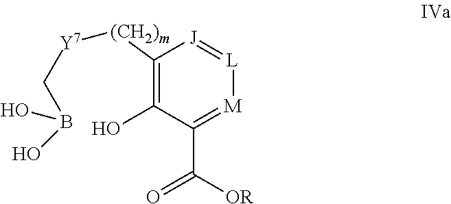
C1([(CH2)m][Y7]CB(O)O)=C(O)C(C(=O)[OR])=[M][L]=[J]1
